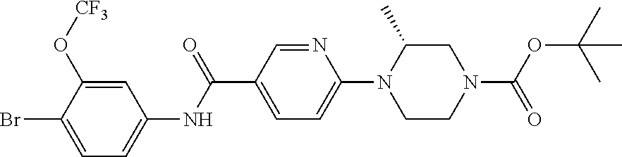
C1=C(O[CF3])C(Br)=CC=C1NC(C1=CC=C(N2CCN(C(=O)OC(C)(C)C)CC2C)N=C1)=O
